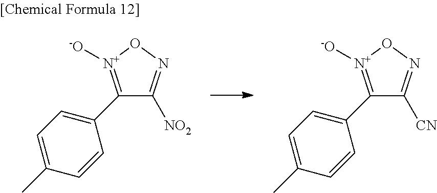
C1(C2=CC=C(C)C=C2)=[N+]([-O])ON=C1[NO2].C1(C2=CC=C(C)C=C2)=[N+]([-O])ON=C1[CN]
